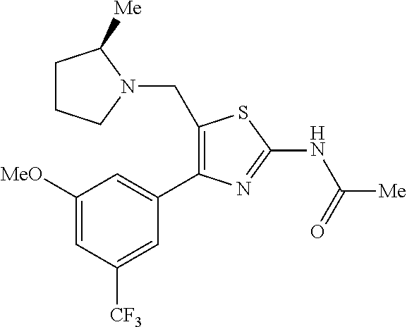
C1([MeO])=CC([CF3])=CC(C2=C(CN3CCCC3[Me])SC(NC([Me])=O)=N2)=C1
